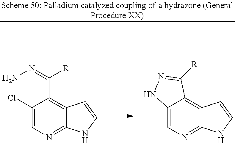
C1(Cl)=CN=C2C(=C1C(=NN)[R])C=CN2.C12=CN=C3C(=C1C([R])=NN2)C=CN3
